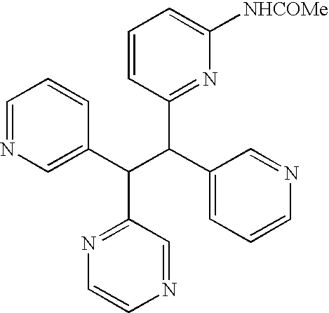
C1=NC=C(C(C(C2=CC=CN=C2)C2=NC([NHCOMe])=CC=C2)C2=NC=CN=C2)C=C1
